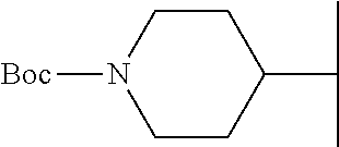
C1CC(C(C)C)CCN1[Boc]
